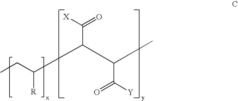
C(C(C(C(C([Y])=O)C)C([X])=O)[R])C
